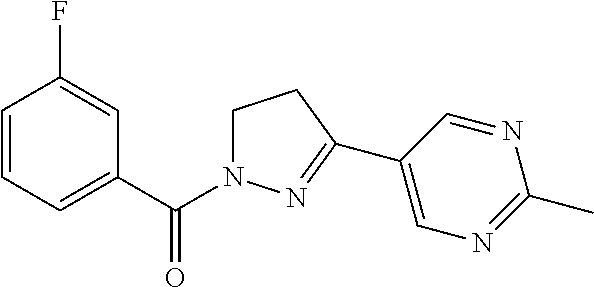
C1=CC=C(C(N2CCC(C3=CN=C(C)N=C3)=N2)=O)C=C1F
